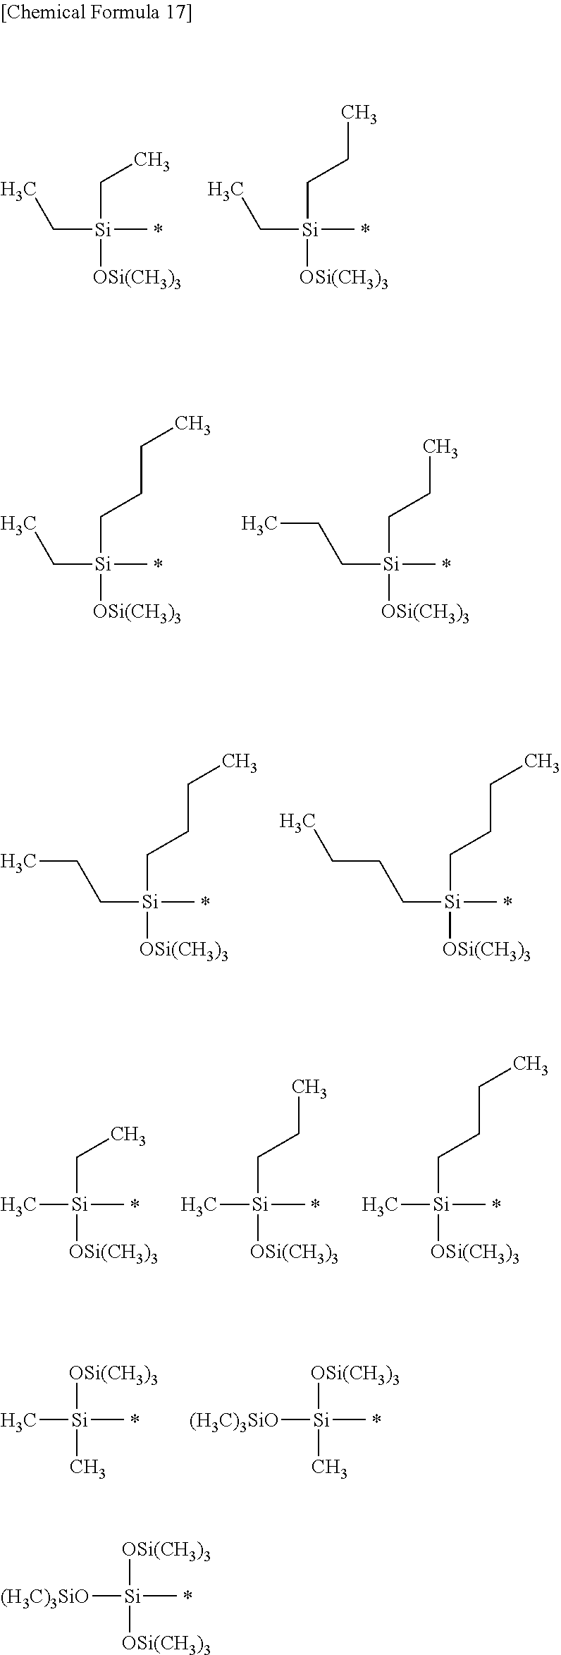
CC[Si](CC)([OSi(CH3)3])C.CC[Si](CCC)([OSi(CH3)3])C.CC[Si](CCCC)([OSi(CH3)3])C.C(C[Si](CCC)([OSi(CH3)3])C)C.C(C[Si](CCCC)([OSi(CH3)3])C)C.C(C[Si](CCCC)([OSi(CH3)3])C)CC.C[Si](CCC)([OSi(CH3)3])C.C[Si](CC)([OSi(CH3)3])C.C[Si](CCCC)([OSi(CH3)3])C.C[Si]([OSi(CH3)3])(C)C.[(H3C)3SiO][Si]([OSi(CH3)3])(C)C.[(H3C)3SiO][Si]([OSi(CH3)3])([OSi(CH3)3])C
